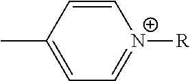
C1(C)=CC=[N+]([R])C=C1
